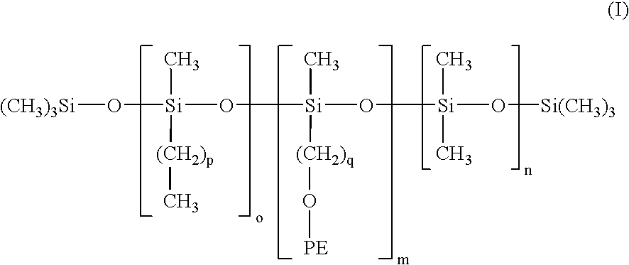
O([Si](O[Si](O[Si](O[Si(CH3)3])(C)C)(C)[(CH2)q]O[PE])(C)[(CH2)p]C)[(CH3)3Si]
